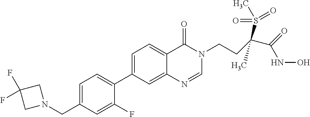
C1=C(CN2CC(F)(F)C2)C=C(F)C(C2=CC=C3C(=C2)N=CN(CCC(C(=O)NO)(S(=O)(=O)C)C)C3=O)=C1
